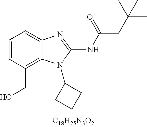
C1=CC(CO)=C2C(=C1)N=C(NC(CC(C)(C)C)=O)N2C1CCC1
